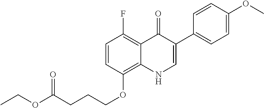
C1=CC(OCCCC(OCC)=O)=C2C(=C1F)C(=O)C(C1=CC=C(OC)C=C1)=CN2
